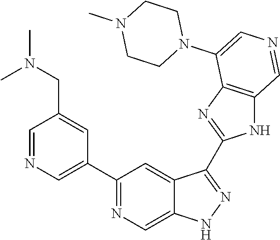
C1(C2=CN=CC(CN(C)C)=C2)=NC=C2C(=C1)C(C1=NC3=C(N1)C=NC=C3N1CCN(C)CC1)=NN2
